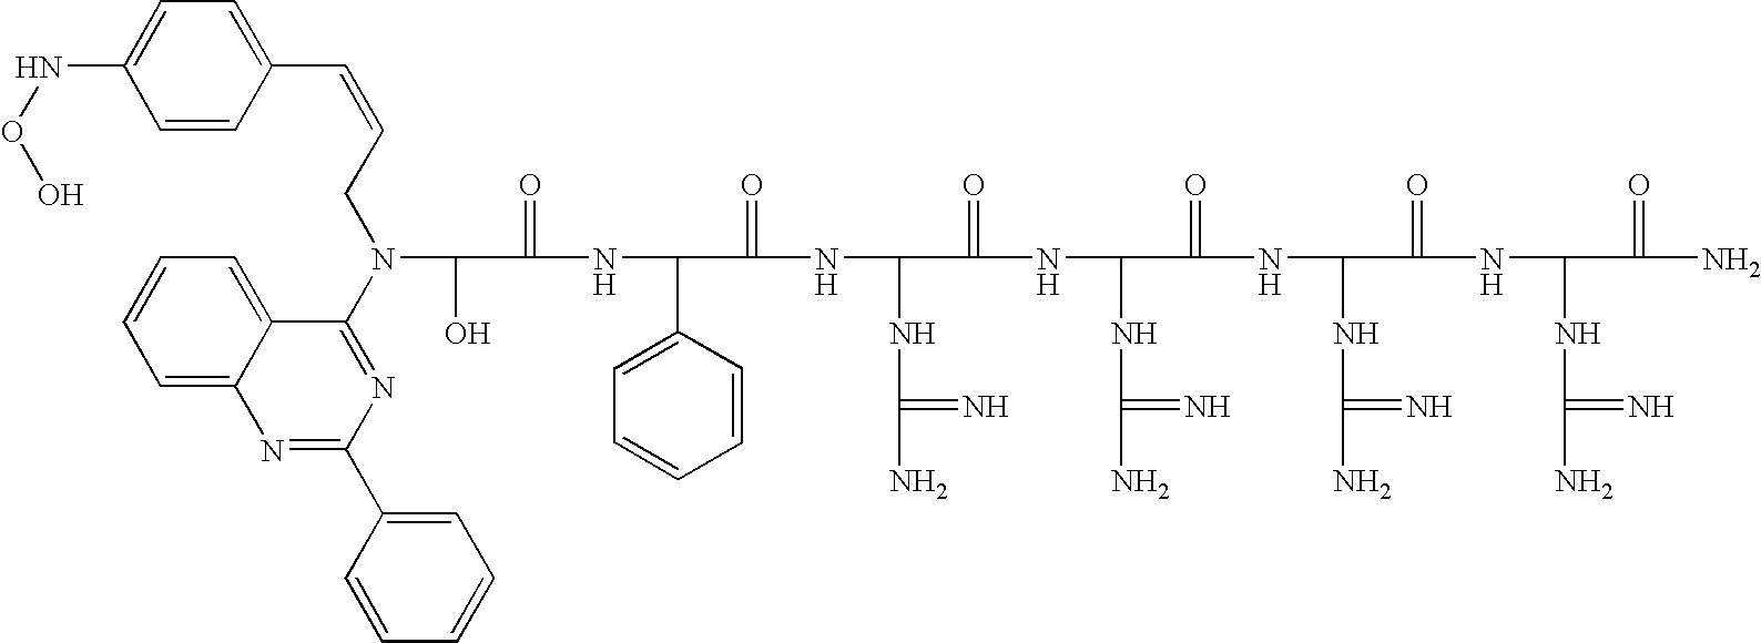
OC(C(=O)NC(C1=CC=CC=C1)C(=O)NC(NC(N)=N)C(=O)NC(NC(N)=N)C(=O)NC(NC(N)=N)C(=O)NC(NC(N)=N)C(=O)N)N(C1=NC(C2=CC=CC=C2)=NC2=CC=CC=C12)CC=CC1=CC=C(NOO)C=C1
